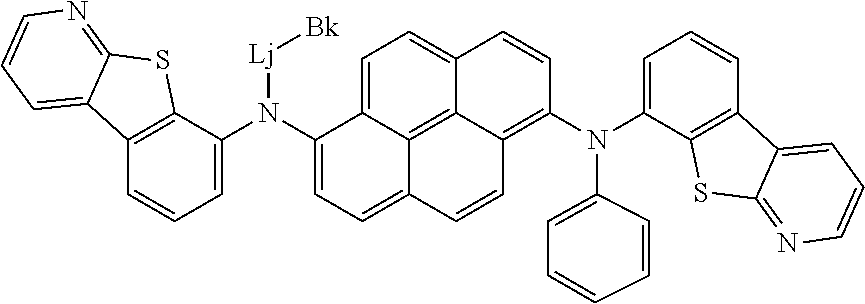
C12=C(C(N(C3=CC=C4C5=C6C(=CC=C35)C=CC(N(C3=CC=CC5=C3SC3=NC=CC=C53)C3=CC=CC=C3)=C6C=C4)[Lj][Bk])=CC=C1)SC1=NC=CC=C21
